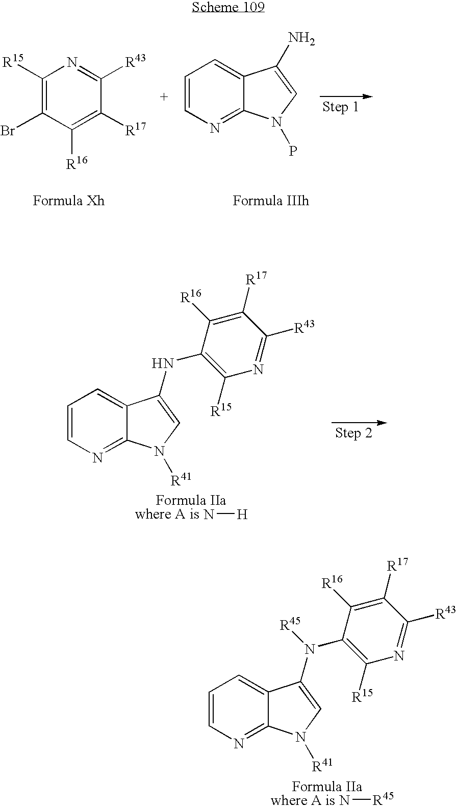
C1([R15])=C(Br)C([R16])=C([R17])C([R43])=N1.C1=CN=C2C(=C1)C(N)=CN2P.N[H].C1=CN=C2C(=C1)C(NC1=C([R15])N=C([R43])C([R17])=C1[R16])=CN2[R41].N[R45].N1=C2C(=CC=C1)C(N(C1=C([R15])N=C([R43])C([R17])=C1[R16])[R45])=CN2[R41]
